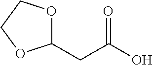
C1(CC(O)=O)OCCO1
